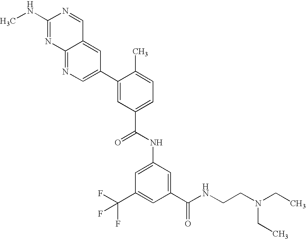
C12=CC(C3=CC(C(NC4=CC(C(F)(F)F)=CC(C(NCCN(CC)CC)=O)=C4)=O)=CC=C3C)=CN=C1N=C(NC)N=C2
